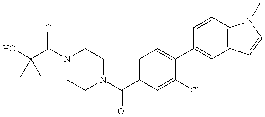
OC1(C(N2CCN(C(C3=CC=C(C4=CC5=C(C=C4)N(C)C=C5)C(Cl)=C3)=O)CC2)=O)CC1
